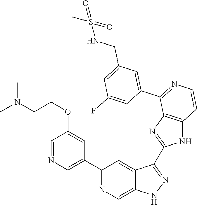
C1(C2=CN=CC(OCCN(C)C)=C2)=NC=C2C(=C1)C(C1=NC3=C(N1)C=CN=C3C1=CC(CNS(C)(=O)=O)=CC(F)=C1)=NN2
